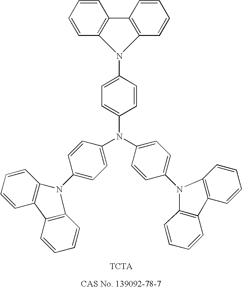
C1=CC2=C(C=C1)C1=C(C=CC=C1)N2C1=CC=C(N(C2=CC=C(N3C4=C(C=CC=C4)C4=C3C=CC=C4)C=C2)C2=CC=C(N3C4=C(C=CC=C4)C4=C3C=CC=C4)C=C2)C=C1
